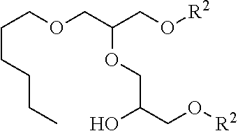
[R2]OCC(COCCCCCC)OCC(CO[R2])O
